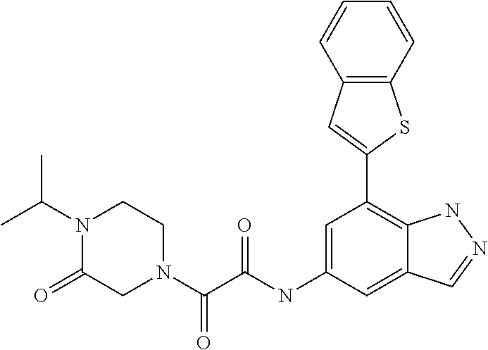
N1(C(=O)C(=O)NC2=CC(C3=CC4=C(S3)C=CC=C4)=C3C(=C2)C=NN3)CCN(C(C)C)C(=O)C1
